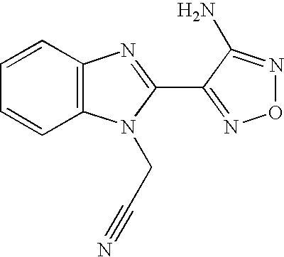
C1=CC2=C(C=C1)N(CC#N)C(C1=NON=C1N)=N2
